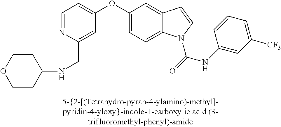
C(C1=CC(OC2=CC=C3C(=C2)C=CN3C(=O)NC2=CC([CF3])=CC=C2)=CC=N1)NC1CCOCC1
